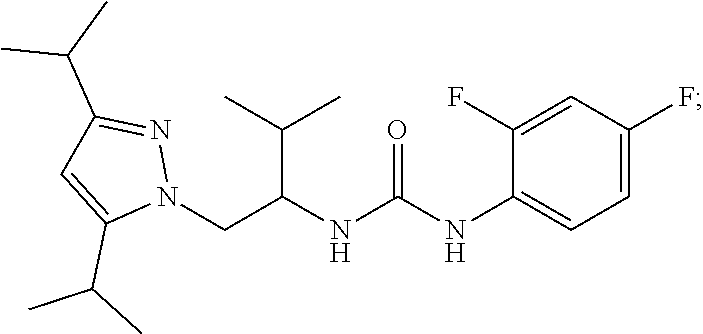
N1(CC(NC(NC2=CC=C(F)C=C2F)=O)C(C)C)N=C(C(C)C)C=C1C(C)C
